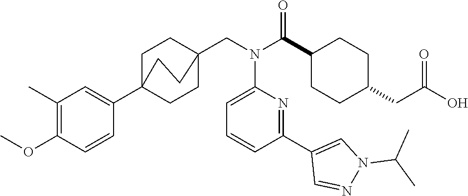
C1(C)=C(OC)C=CC(C23CCC(CN(C(C4CCC(CC(O)=O)CC4)=O)C4=CC=CC(C5=CN(C(C)C)N=C5)=N4)(CC2)CC3)=C1
